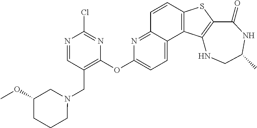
C1=CC2=C(C3=CC=C(OC4=C(CN5CC(OC)CCC5)C=NC(Cl)=N4)N=C13)C1=C(S2)C(=O)NC(C)CN1
